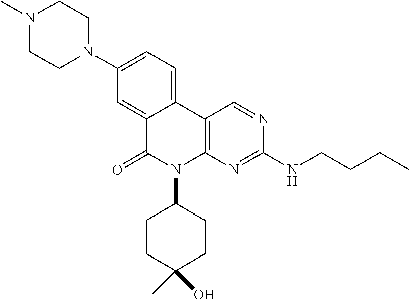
N1(C)CCN(C2=CC=C3C(=C2)C(=O)N(C2CCC(O)(C)CC2)C2=C3C=NC(NCCCC)=N2)CC1
